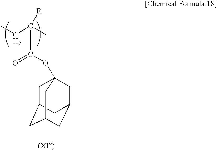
O(C(C([R])(C)CC)=O)C12CC3CC(CC(C3)C1)C2
